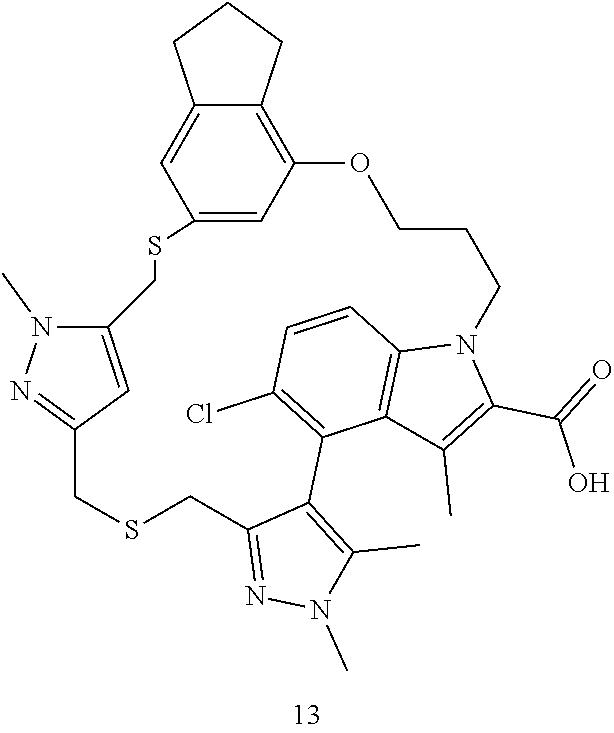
C12=CC(=C3C(=C1)CCC3)OCCCN1C3=C(C(=C(Cl)C=C3)C3=C(C)N(C)N=C3CSCC3=NN(C)C(=C3)CS2)C(C)=C1C(=O)O
